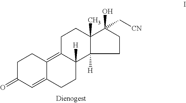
C1CC(C[CN])(O)C2(C)C1([H])C1([H])C(=C3C(=CC(=O)CC3)CC1)CC2
